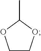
C1COC(C)O1
